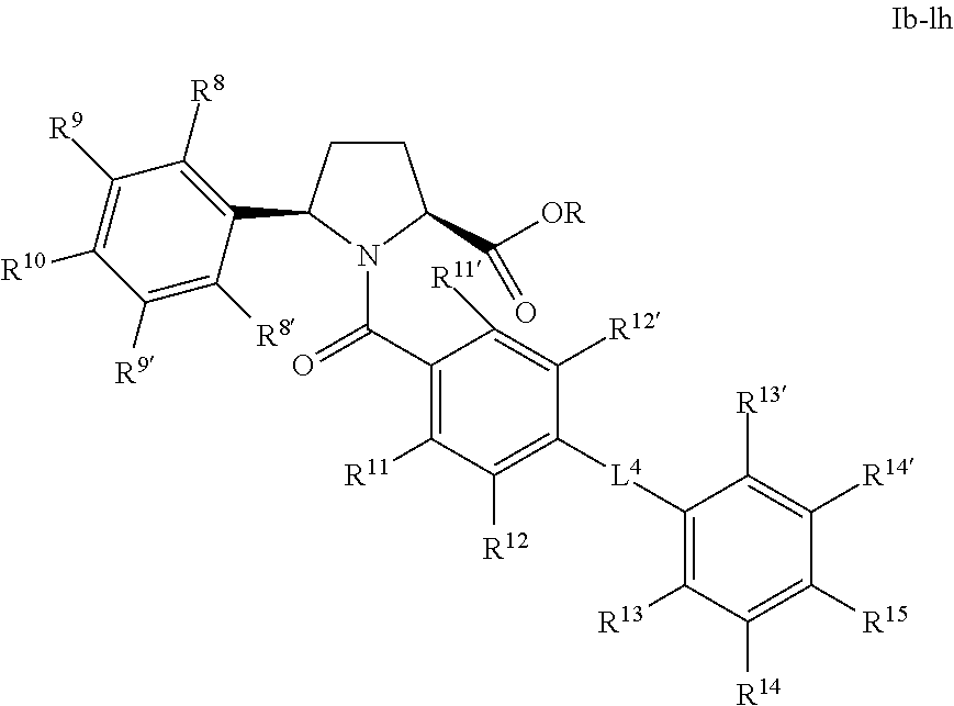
C1([R9])=C([R8])C(C2CCC(C([OR])=O)N2C(=O)C2=C([R11])C([R12])=C([L4]C3=C([R13])C([R14])=C([R15])C([R14])=C3[R13])C([R12])=C2[R11])=C([R8])C([R9])=C1[R10]
